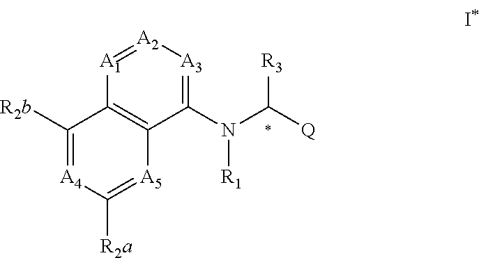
N([R1])(C1=[A3][A2]=[A1]C2=C1[A5]=C([R2a])[A4]=C2[R2b])C([R3])[Q]
